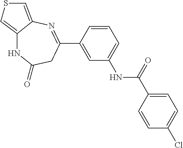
C12=CSC=C1N=C(C1=CC(NC(=O)C3=CC=C(Cl)C=C3)=CC=C1)CC(=O)N2
